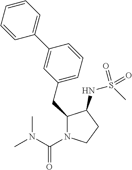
N1(C(N(C)C)=O)CCC(NS(C)(=O)=O)C1CC1=CC=CC(C2=CC=CC=C2)=C1
